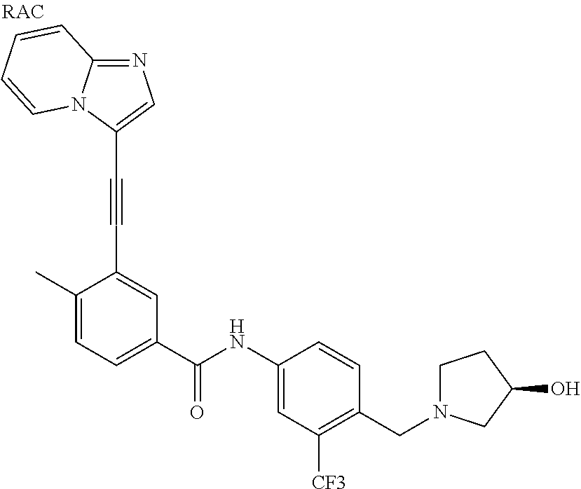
C1=C(C)C(C#CC2=CN=C3N2C=CC=C3)=CC(C(=O)NC2=CC([CF3])=C(CN3CCC(O)C3)C=C2)=C1
